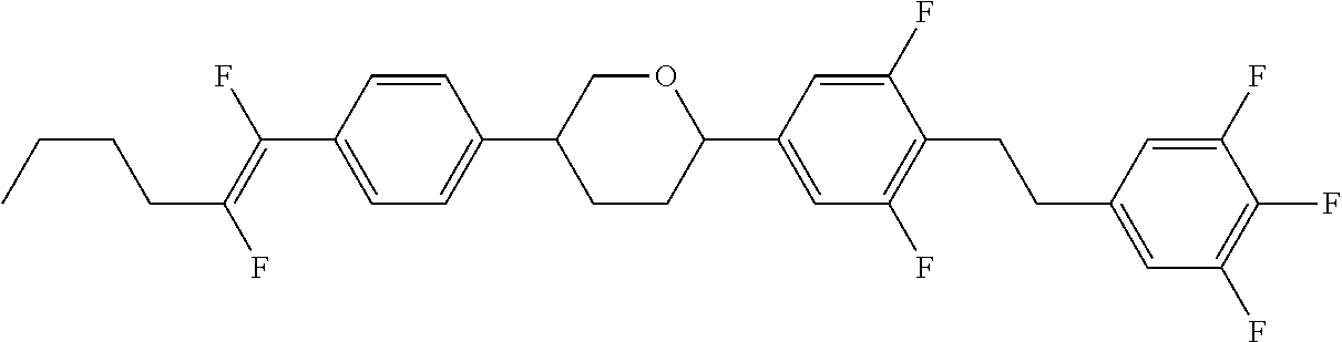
C1=CC(C(=C(F)CCCC)F)=CC=C1C1CCC(C2=CC(F)=C(CCC3=CC(F)=C(F)C(F)=C3)C(F)=C2)OC1
